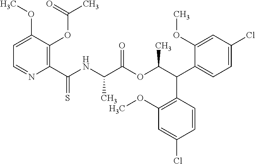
C1=C(OC)C(OC(=O)C)=C(C(NC(C(OC(C(C2=CC=C(Cl)C=C2OC)C2=C(OC)C=C(Cl)C=C2)C)=O)C)=S)N=C1
